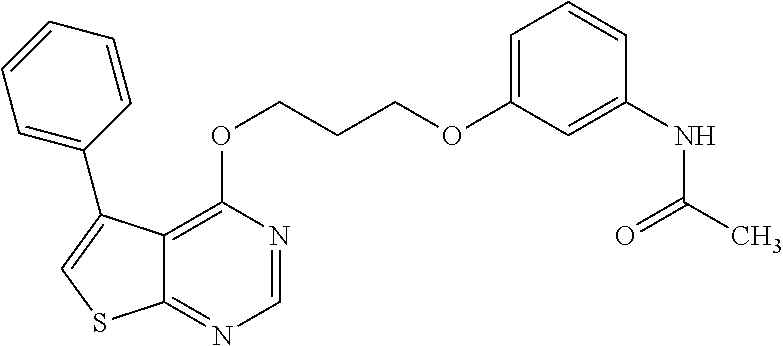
C1=NC(OCCCOC2=CC=CC(NC(C)=O)=C2)=C2C(=N1)SC=C2C1=CC=CC=C1
